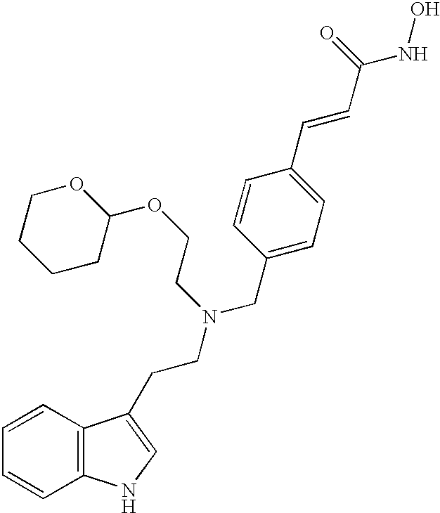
C1=CC2=C(C=C1)NC=C2CCN(CCOC1OCCCC1)CC1=CC=C(C=CC(NO)=O)C=C1
